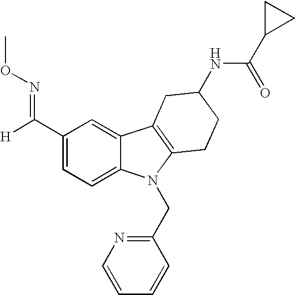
C1(C([H])=NOC)=CC=C2C(=C1)C1=C(N2CC2=NC=CC=C2)CCC(NC(C2CC2)=O)C1
